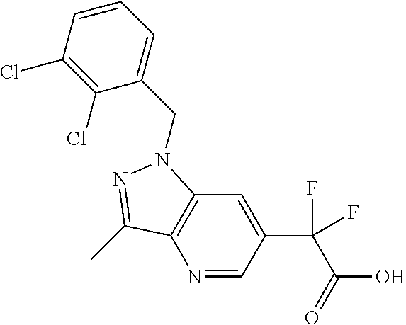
N1=CC(C(C(O)=O)(F)F)=CC2=C1C(C)=NN2CC1=CC=CC(Cl)=C1Cl
